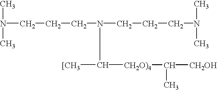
N(CCCN(CCCN(C)C)C([CH2O)4]C([CH2OH])C)[[CH3])(C)C
